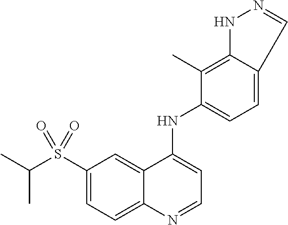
S(C1=CC=C2C(=C1)C(NC1=CC=C3C(=C1C)NN=C3)=CC=N2)(C(C)C)(=O)=O
